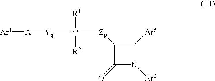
C1([Zp]C([R1])([R2])[Yq][A][Ar1])C(=O)N([Ar2])C1[Ar3]
